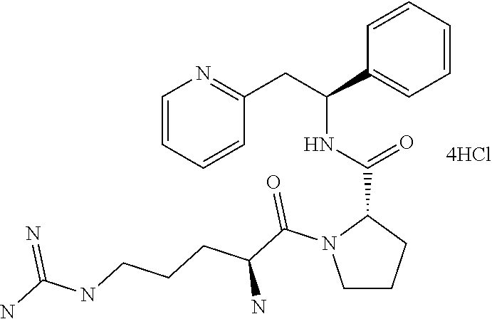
C1=CC=CC(CC(C2=CC=CC=C2)NC(C2N(C(C(CCCNC(N)=N)N)=O)CCC2)=O)=N1
